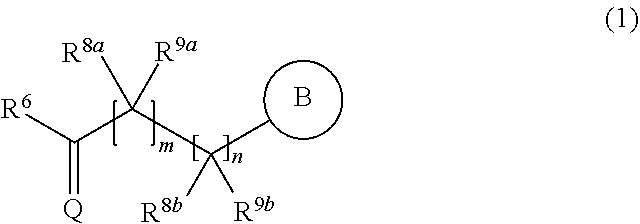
[R6]C(C(C(C)([R8b])[R9b])([R8a])[R9a])=[Q].B
